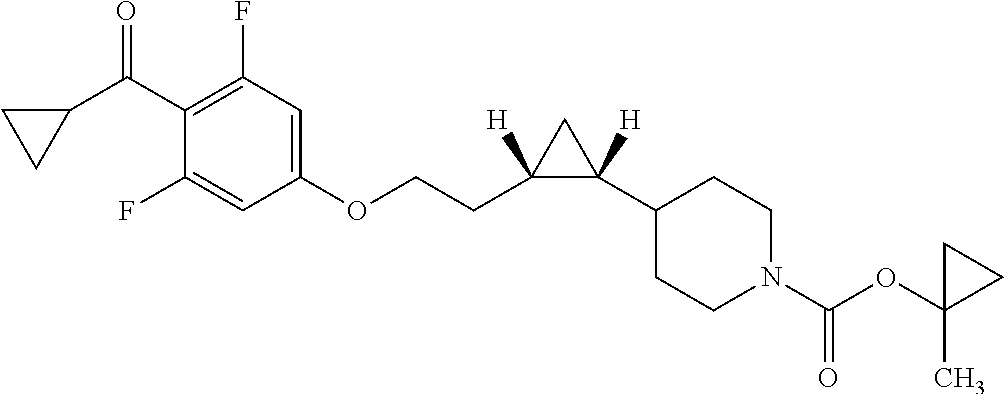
C1(C(C2CC2)=O)=C(F)C=C(OCCC2([H])C(C3CCN(C(=O)OC4(C)CC4)CC3)([H])C2)C=C1F
